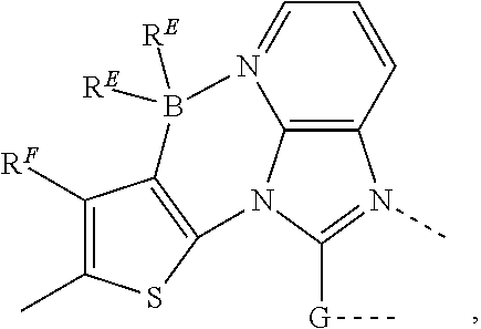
C12=C3C=CC=N1B([RE])([RE])C1=C(N2C([G]C)=N3C)SC(C)=C1[RF]
